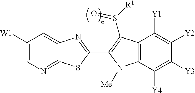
C1([W1])=CN=C2C(=C1)N=C(C1=C(S(=O)[R1])C3=C(C([Y4])=C([Y3])C([Y2])=C3[Y1])N1[Me])S2
